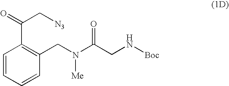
C1=CC=CC(CN(C(CN[Boc])=O)[Me])=C1C(=O)C[N3]
